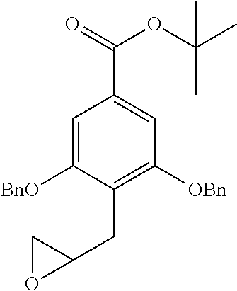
C1=C([BnO])C(CC2CO2)=C([OBn])C=C1C(=O)OC(C)(C)C
